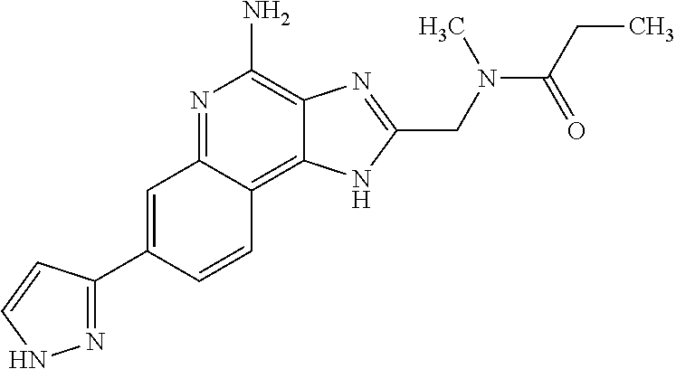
C1=C(C2=NNC=C2)C=CC2=C3C(=C(N)N=C12)N=C(CN(C(=O)CC)C)N3
